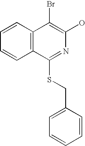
C12=C(C(Br)=C(O)N=C1SCC1=CC=CC=C1)C=CC=C2
